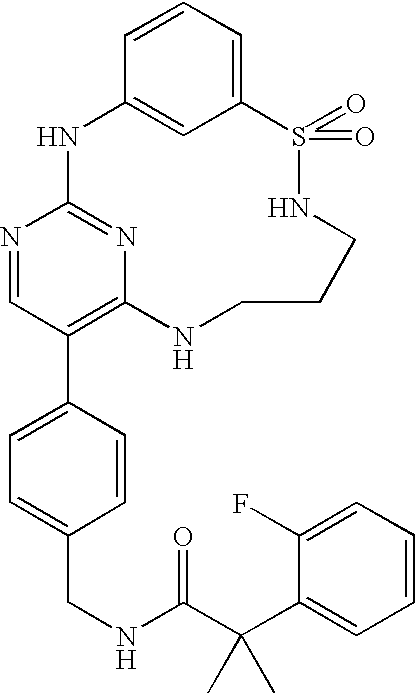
C12=CC=CC(=C1)NC1=NC(=C(C3=CC=C(CNC(C(C4=CC=CC=C4F)(C)C)=O)C=C3)C=N1)NCCCNS2(=O)=O
